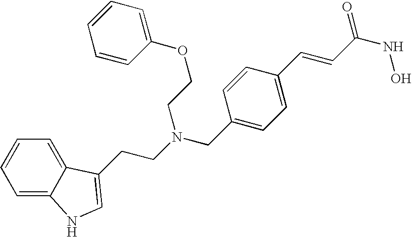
C1=C2C(=CC=C1)C(CCN(CC1=CC=C(C=CC(NO)=O)C=C1)CCOC1=CC=CC=C1)=CN2
